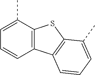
C1=C(C)C2=C(C=C1)C1=C(S2)C(C)=CC=C1
